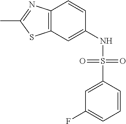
S(C1=CC(F)=CC=C1)(NC1=CC2=C(C=C1)N=C(C)S2)(=O)=O
